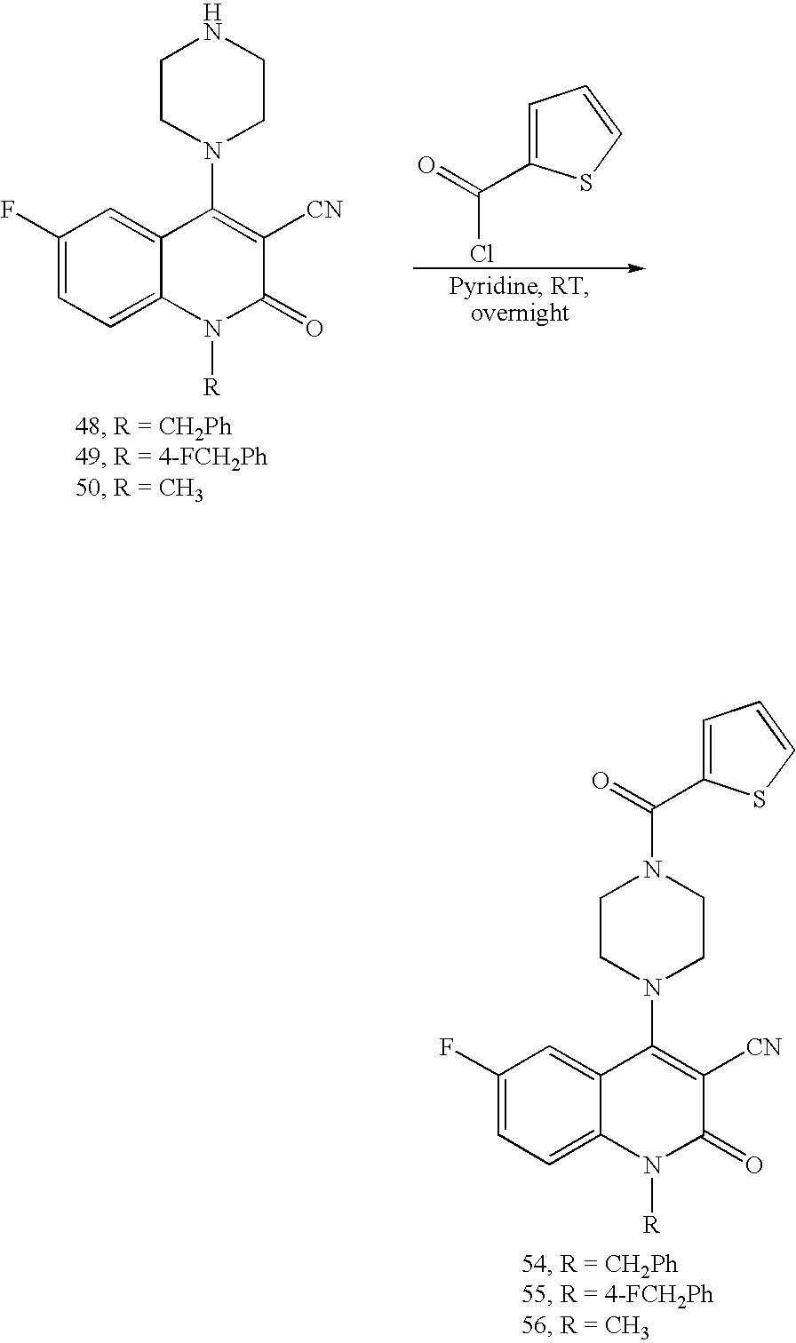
ClC(=O)C1=CC=CS1.C1(N2CCNCC2)=C([CN])C(=O)N([R])C2=CC=C(F)C=C12.C1(N2CCN(C(=O)C3=CC=CS3)CC2)=C([CN])C(=O)N([R])C2=CC=C(F)C=C12
